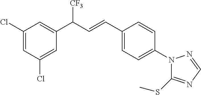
C1(C(C=CC2=CC=C(N3C(SC)=NC=N3)C=C2)[CF3])=CC(Cl)=CC(Cl)=C1
